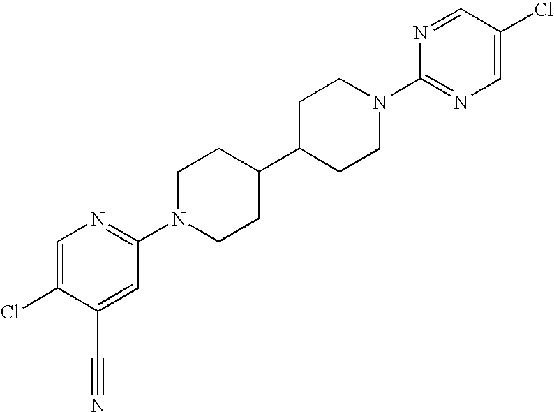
C1C(C2CCN(C3=NC=C(Cl)C(C#N)=C3)CC2)CCN(C2=NC=C(Cl)C=N2)C1
